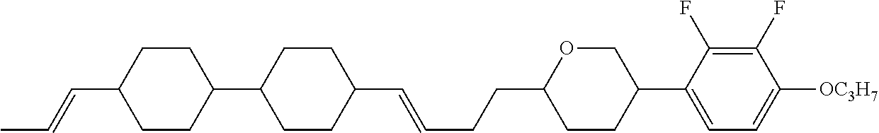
C1CC(C=CC)CCC1C1CCC(C=CCCC2CCC(C3=CC=C([OC3H7])C(F)=C3F)CO2)CC1
